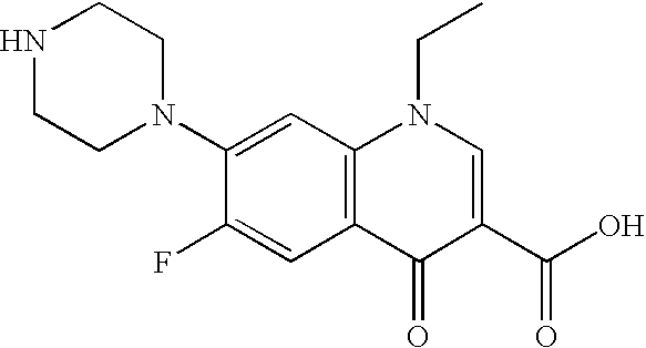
N1CCN(C2=CC3=C(C=C2F)C(=O)C(C(O)=O)=CN3CC)CC1
